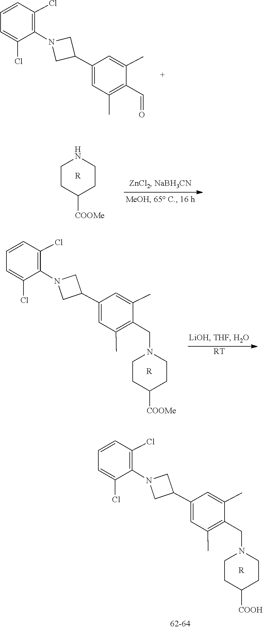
C1=C(C)C(CN2CCC([COOH])CC2)=C(C)C=C1C1CN(C2=C(Cl)C=CC=C2Cl)C1.[R].C(=O)C1=C(C)C=C(C2CN(C3=C(Cl)C=CC=C3Cl)C2)C=C1C.C1CC([COOMe])CCN1.[R].C1=C(C)C(CN2CCC([COOMe])CC2)=C(C)C=C1C1CN(C2=C(Cl)C=CC=C2Cl)C1.[R].[RT]
